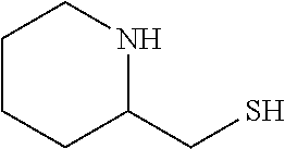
C1CCC(CS)NC1
